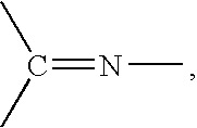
C(=NC)(C)C
